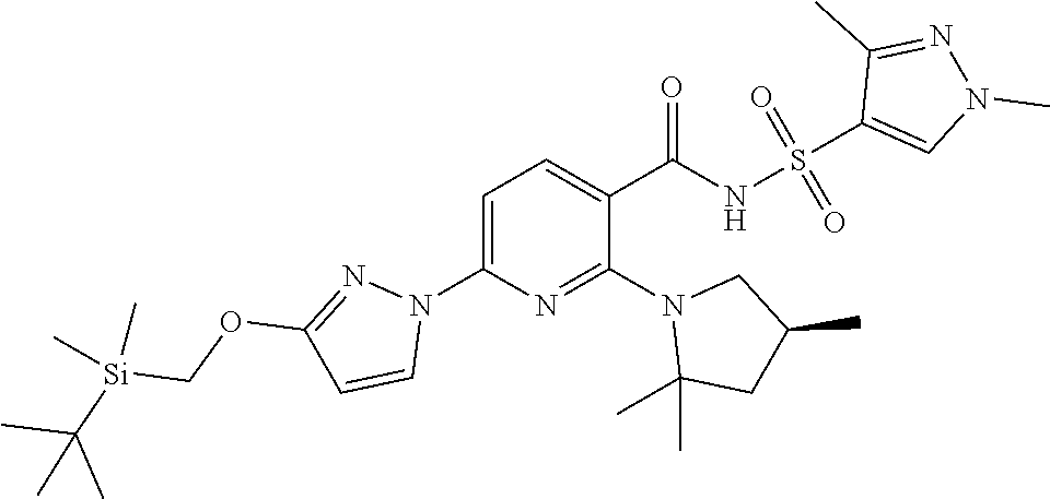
N1(C2=NC(N3C=CC(OC[Si](C(C)(C)C)(C)C)=N3)=CC=C2C(=O)NS(=O)(=O)C2=CN(C)N=C2C)C(C)(C)CC(C)C1
